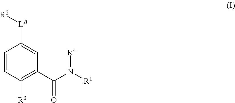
C1=CC([R3])=C(C(=O)N([R4])[R1])C=C1[LB][R2]
